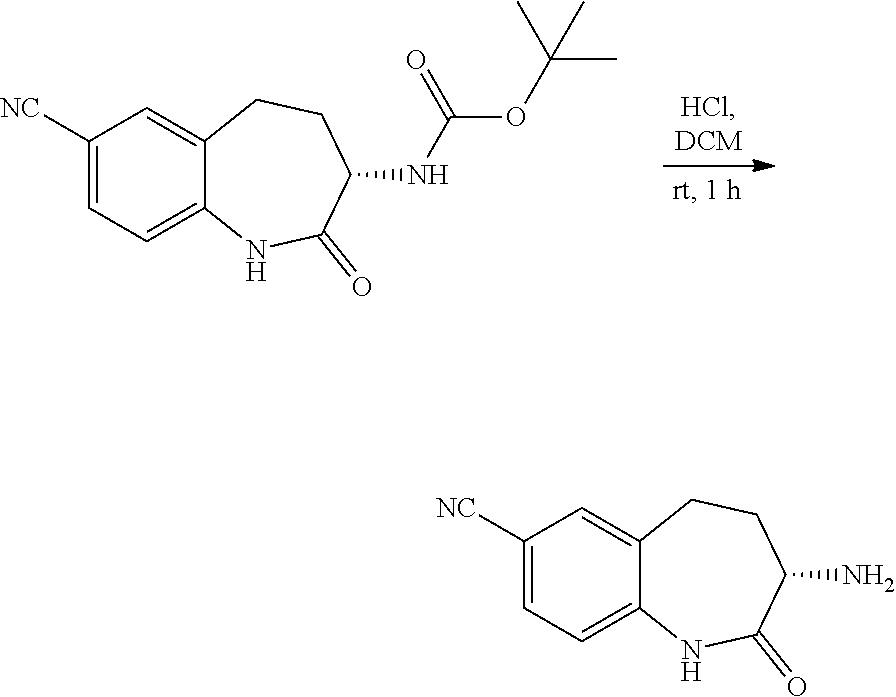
C1([NC])=CC=C2C(=C1)CCC(NC(OC(C)(C)C)=O)C(=O)N2.C1([NC])=CC=C2C(=C1)CCC(N)C(=O)N2
